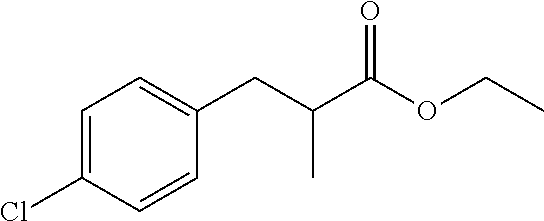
C1=C(Cl)C=CC(CC(C(OCC)=O)C)=C1
